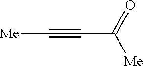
[Me]C#CC([Me])=O
